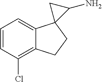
C1=CC=C2C(=C1Cl)CCC21C(N)C1
